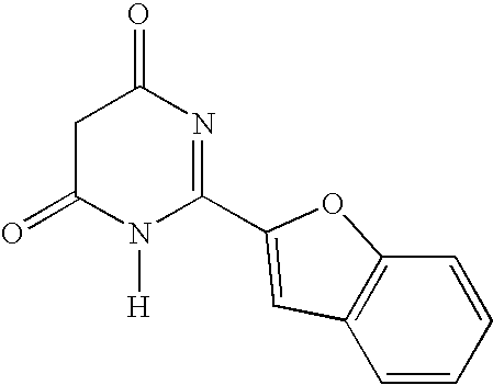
C1C(=O)N([H])C(C2=CC3=C(C=CC=C3)O2)=NC1=O
